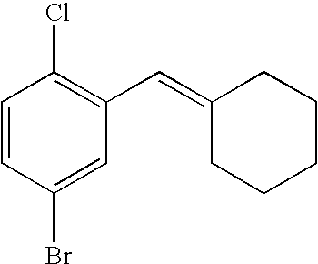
ClC1=C(C=C2CCCCC2)C=C(Br)C=C1
